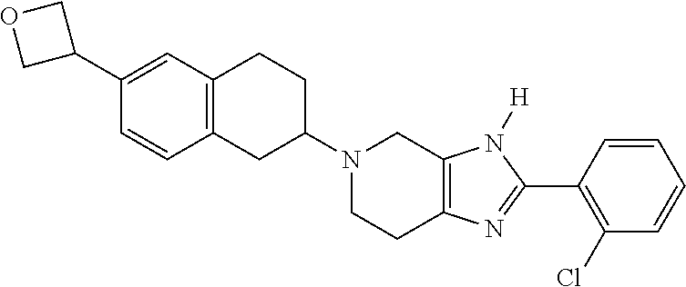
C12=C(CC(N3CCC4=C(C3)N([H])C(C3=C(Cl)C=CC=C3)=N4)CC1)C=CC(C1COC1)=C2
